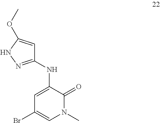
C1(Br)=CN(C)C(=O)C(NC2=NNC(OC)=C2)=C1
